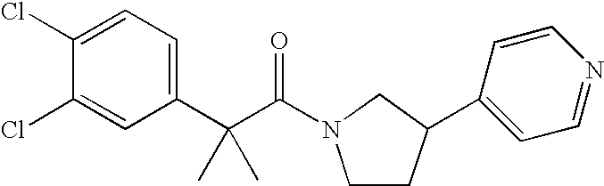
C1(Cl)=CC=C(C(C(=O)N2CCC(C3=CC=NC=C3)C2)(C)C)C=C1Cl
